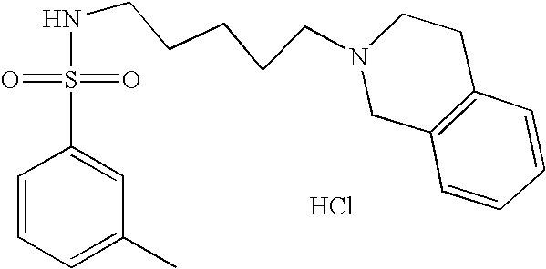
N(CCCCCN1CC2=C(CC1)C=CC=C2)S(C1=CC(C)=CC=C1)(=O)=O.Cl
